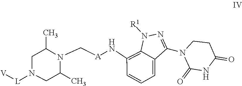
C1N([L][V])CC(C)N(C[A]NC2=C3N([R1])N=C(N4C(=O)NC(=O)CC4)C3=CC=C2)C1C
